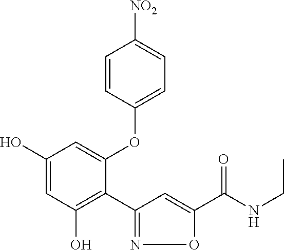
C1(O)=CC(O)=C(C2=NOC(C(NCC)=O)=C2)C(OC2=CC=C([NO2])C=C2)=C1
